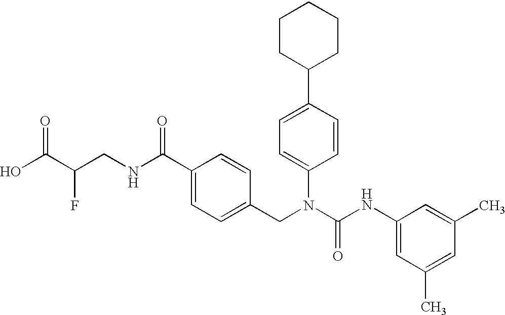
OC(C(CNC(C1=CC=C(CN(C(NC2=CC(C)=CC(C)=C2)=O)C2=CC=C(C3CCCCC3)C=C2)C=C1)=O)F)=O
